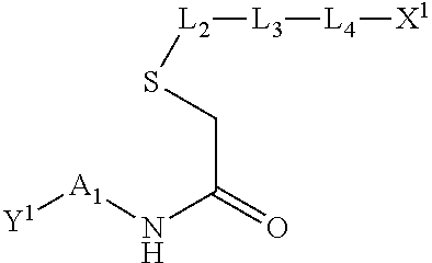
[Y1][A1]NC(=O)CS[L2][L3][L4][X1]
